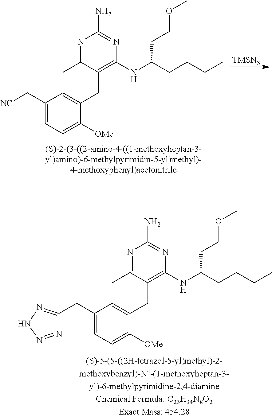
C1(C)=NC(N)=NC(NC(CCCC)CCOC)=C1CC1=CC(C[NC])=CC=C1[OMe].[TMSN3].C1(C)=NC(N)=NC(NC(CCCC)CCOC)=C1CC1=CC(CC2=NNN=N2)=CC=C1[OMe]
